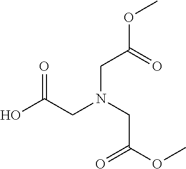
OC(CN(CC(=O)OC)CC(OC)=O)=O
